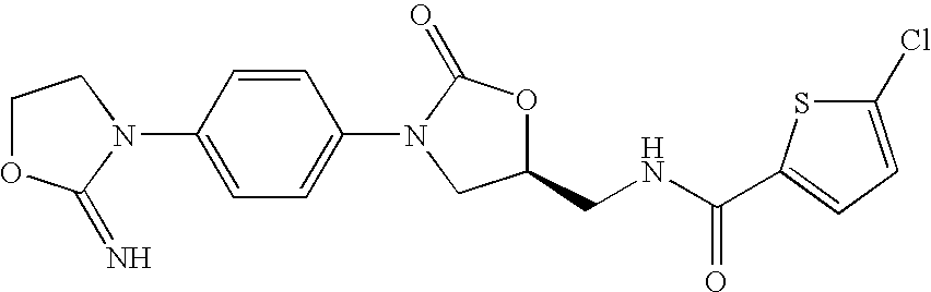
C1OC(=N)N(C2=CC=C(N3CC(CNC(=O)C4=CC=C(Cl)S4)OC3=O)C=C2)C1
